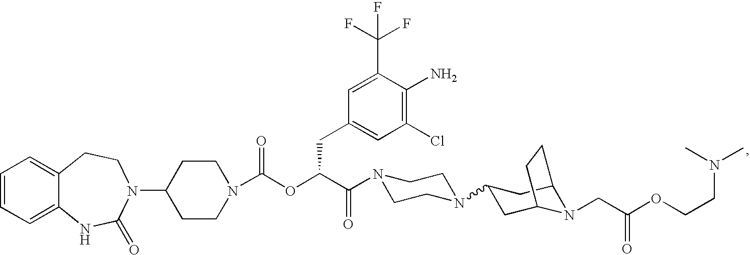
C1=CC=C2C(=C1)CCN(C1CCN(C(OC(C(=O)N3CCN(C4CC5N(CC(OCCN(C)C)=O)C(C4)CC5)CC3)CC3=CC(Cl)=C(N)C(C(F)(F)F)=C3)=O)CC1)C(=O)N2
